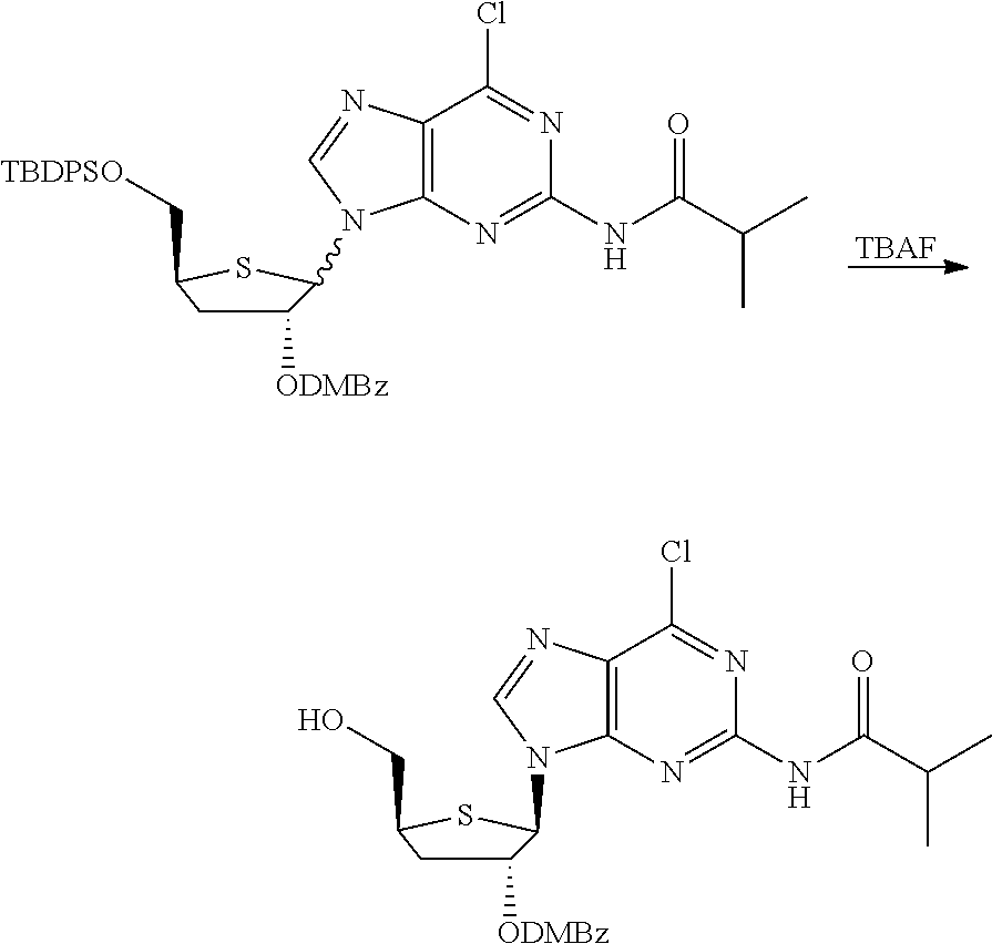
[TBAF].C12=C(N=C(NC(C(C)C)=O)N=C1Cl)N(C1C([ODMBz])CC(C[TBDPSO])S1)C=N2.C12=C(N=C(NC(C(C)C)=O)N=C1Cl)N(C1C([ODMBz])CC(CO)S1)C=N2
